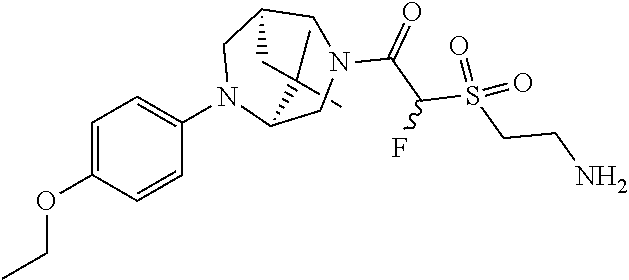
C1(C)(C)C2N(C3=CC=C(OCC)C=C3)CC(CN(C(C(S(CCN)(=O)=O)F)=O)C2)C1
